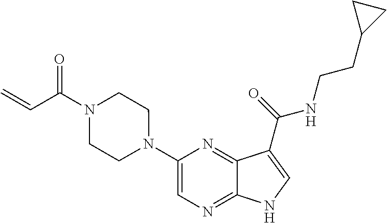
C1(N2CCN(C(C=C)=O)CC2)=CN=C2C(=N1)C(C(=O)NCCC1CC1)=CN2
